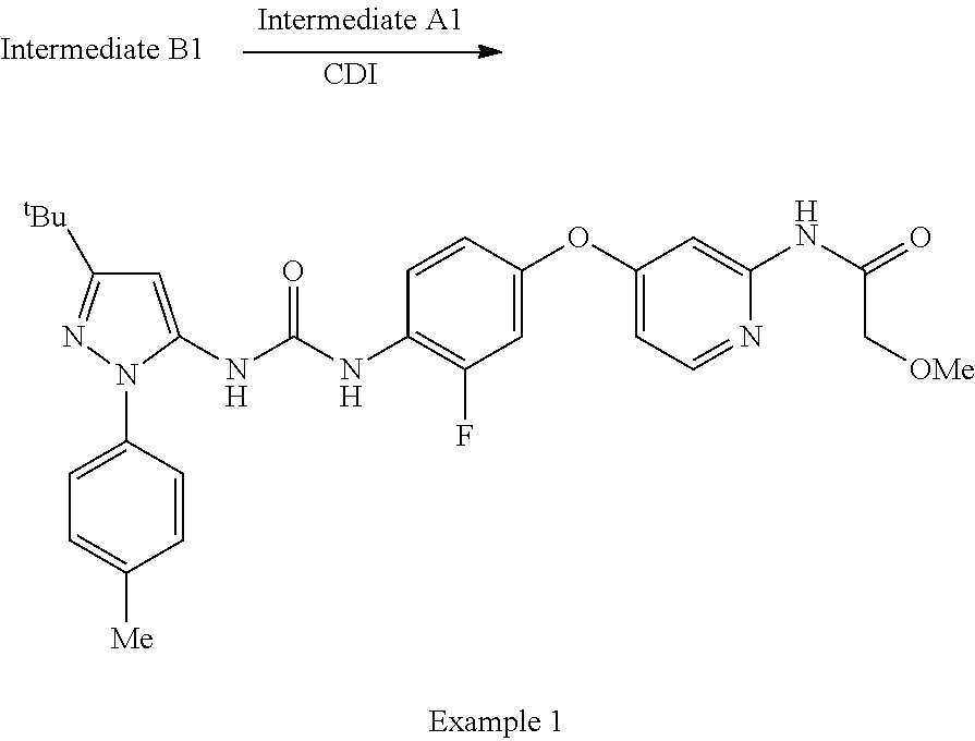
[CDI].C1=C(NC(NC2=C(F)C=C(OC3=CC=NC(NC(=O)C[OMe])=C3)C=C2)=O)N(C2=CC=C([Me])C=C2)N=C1[tBu]
